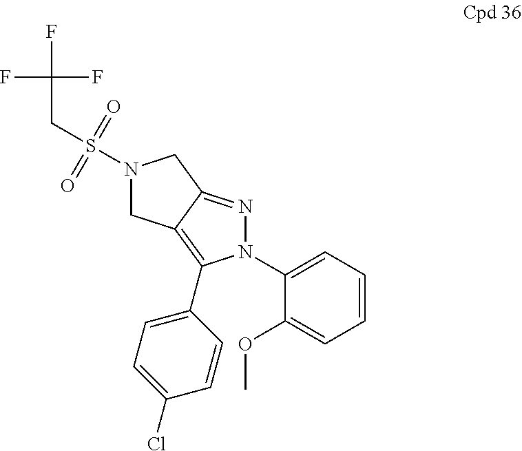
N1(S(=O)(=O)CC(F)(F)F)CC2=C(C3=CC=C(Cl)C=C3)N(C3=CC=CC=C3OC)N=C2C1
